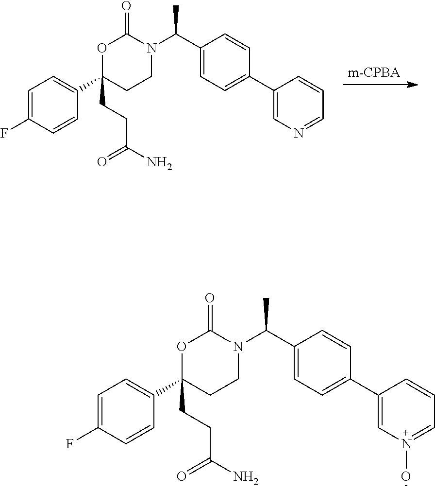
C1=C(F)C=CC(C2(CCC(N)=O)CCN(C(C3=CC=C(C4=CN=CC=C4)C=C3)C)C(=O)O2)=C1.C1=C(F)C=CC(C2(CCC(N)=O)CCN(C(C3=CC=C(C4=CN(O)=CC=C4)C=C3)C)C(=O)O2)=C1
